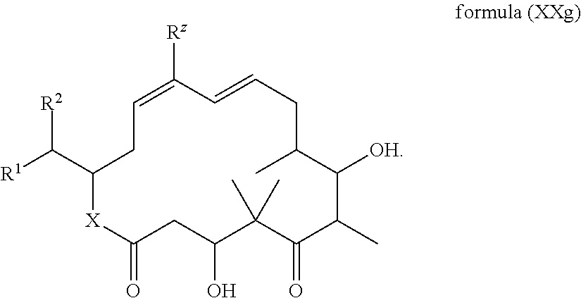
C1([Rz])=CCC(C([R1])[R2])[X]C(=O)CC(O)C(C)(C)C(=O)C(C)C([OH])C(C)CC=C1
